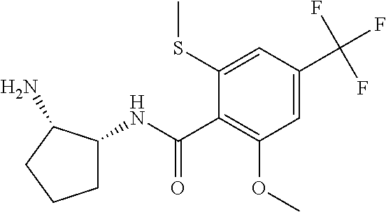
C1=C(C(F)(F)F)C=C(SC)C(C(NC2CCCC2N)=O)=C1OC
